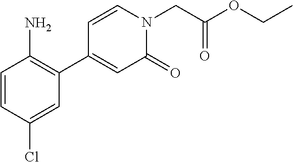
C1=CN(CC(OCC)=O)C(=O)C=C1C1=C(N)C=CC(Cl)=C1
